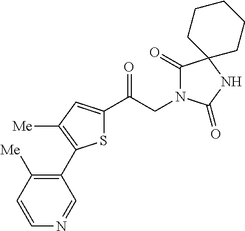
S1C(C(CN2C(=O)C3(NC2=O)CCCCC3)=O)=CC([Me])=C1C1=C([Me])C=CN=C1
